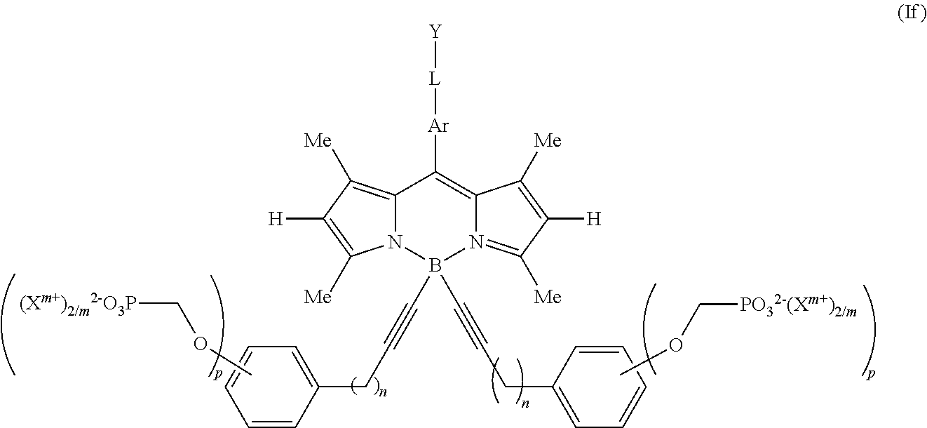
COC[(Xm+)2/m2-O3P].C12=C([Me])C([H])=C([Me])N1B(C#CCC1=CC=CC=C1)(C#CCC1=CC=CC=C1)N1=C([Me])C([H])=C([Me])C1=C2[Ar][L][Y].COC[PO32-(Xm+)2/m]
